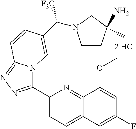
C1(C2=NN=C3N2C=C(C(N2CCC(C)(N)C2)[F3C])C=C3)=CC=C2C(=N1)C(OC)=CC(F)=C2
